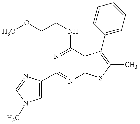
C1=C(C2=NC3=C(C(NCCOC)=N2)C(C2=CC=CC=C2)=C(C)S3)N=CN1C
